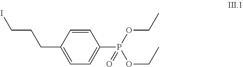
C1=CC(CCCI)=CC=C1P(OCC)(OCC)=O
